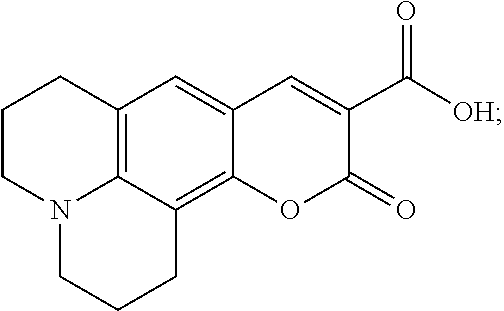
C1=C2C=C(C(=O)[OH])C(=O)OC2=C2C3=C1CCCN3CCC2
